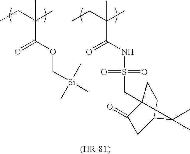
CCC(C)(C(OC[Si](C)(C)C)=O)C.CCC(C)(C(NS(CC12CCC(CC1=O)C2(C)C)(=O)=O)=O)C
